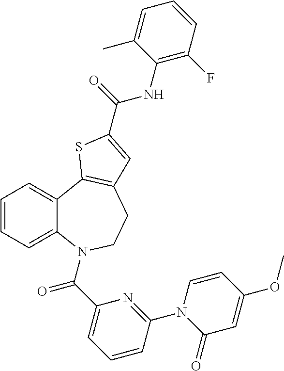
C1=CC=C2C(=C1)C1=C(CCN2C(C2=CC=CC(N3C(=O)C=C(OC)C=C3)=N2)=O)C=C(C(=O)NC2=C(F)C=CC=C2C)S1
